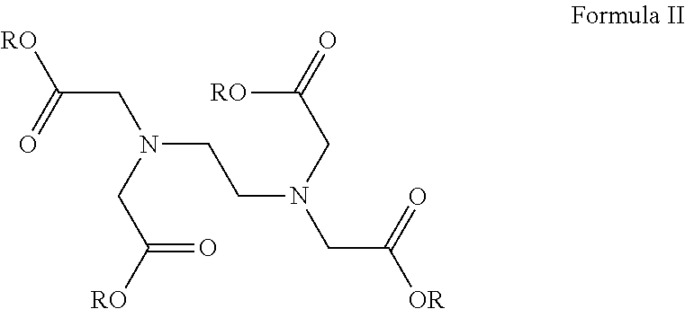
C(CN(CCN(CC([OR])=O)CC(=O)[RO])CC([RO])=O)(=O)[RO]
